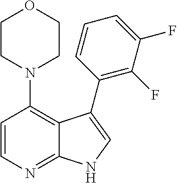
C1=CN=C2C(=C1N1CCOCC1)C(C1=C(F)C(F)=CC=C1)=CN2
